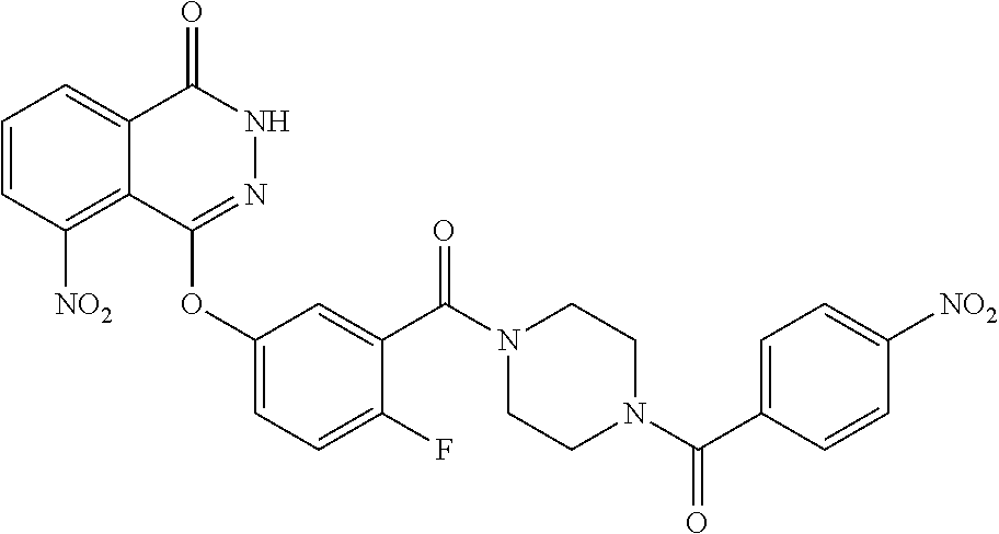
C1=CC([NO2])=C2C(=C1)C(=O)NN=C2OC1=CC=C(F)C(C(N2CCN(C(=O)C3=CC=C([NO2])C=C3)CC2)=O)=C1
